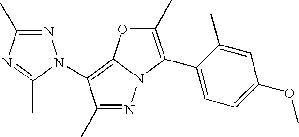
C1(C)=C(C2=CC=C(OC)C=C2C)N2C(=C(N3N=C(C)N=C3C)C(C)=N2)O1
